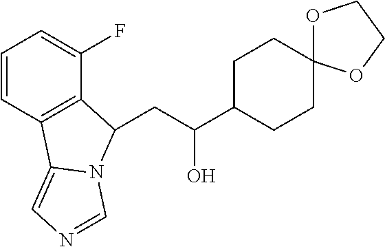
C1=CC2=C(C(F)=C1)C(CC(C1CCC3(CC1)OCCO3)O)N1C2=CN=C1
